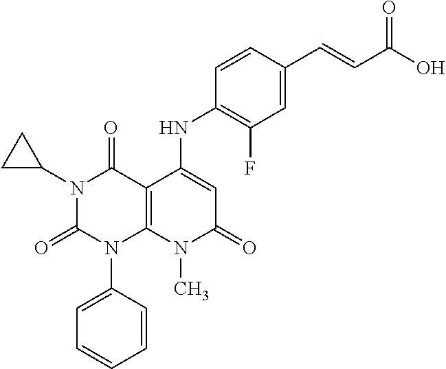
C1(NC2=CC(=O)N(C)C3=C2C(=O)N(C2CC2)C(=O)N3C2=CC=CC=C2)=C(F)C=C(C=CC(O)=O)C=C1
